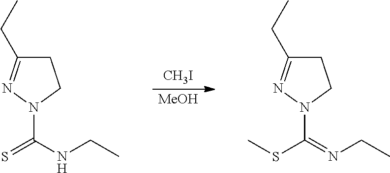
[MeOH].[CH3I].C1C(CC)=NN(C(=NCC)SC)C1.C1C(CC)=NN(C(NCC)=S)C1
